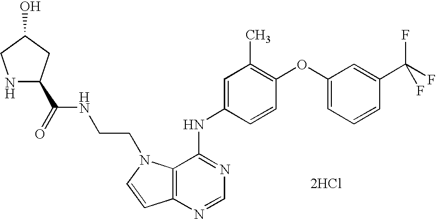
C12=C(N=CN=C1NC1=CC(C)=C(OC3=CC=CC(C(F)(F)F)=C3)C=C1)C=CN2CCNC(=O)C1NCC(O)C1.[2HCl]
